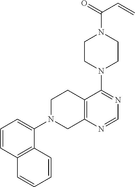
C12=C(N=CN=C1N1CCN(C(=O)C=C)CC1)CN(C1=CC=CC3=C1C=CC=C3)CC2
